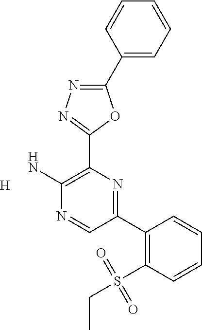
[H].NC1=C(C2=NN=C(C3=CC=CC=C3)O2)N=C(C2=C(S(CC)(=O)=O)C=CC=C2)C=N1
